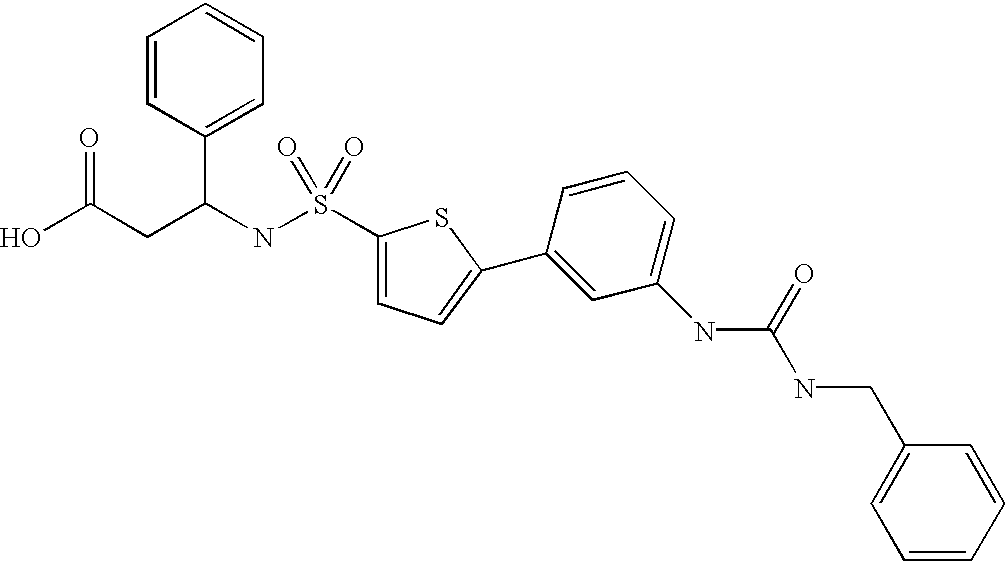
OC(CC(NS(=O)(C1=CC=C(C2=CC(NC(NCC3=CC=CC=C3)=O)=CC=C2)S1)=O)C1=CC=CC=C1)=O
